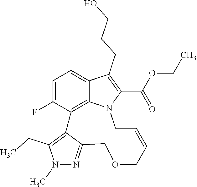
C1=C(F)C2=C3C(=C1)C(CCCO)=C(C(OCC)=O)N3CC=CCOCC1=NN(C)C(CC)=C21
